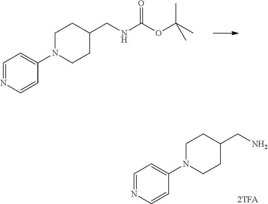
C1=NC=CC(N2CCC(CNC(OC(C)(C)C)=O)CC2)=C1.C1=NC=CC(N2CCC(CN)CC2)=C1.[2TFA]
